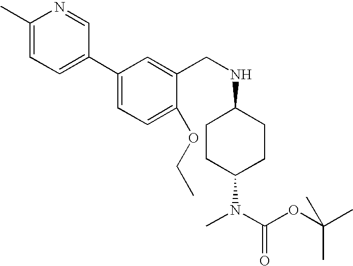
C1(C)=CC=C(C2=CC=C(OCC)C(CNC3CCC(N(C)C(OC(C)(C)C)=O)CC3)=C2)C=N1
